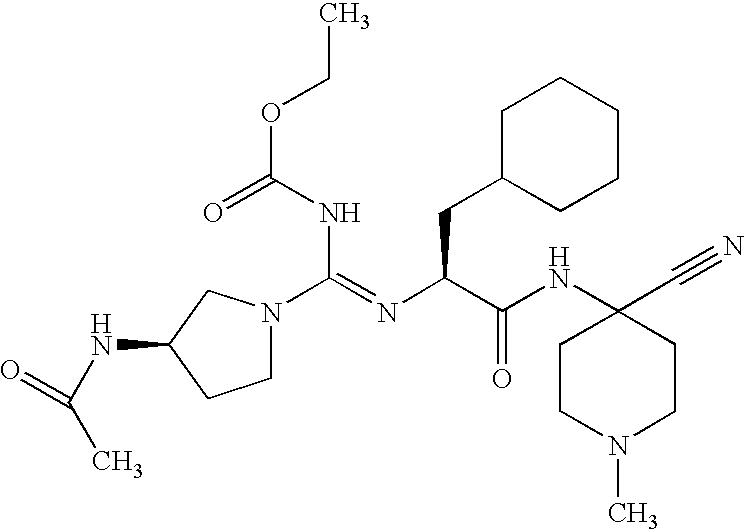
CCOC(=O)NC(=NC(CC1CCCCC1)C(=O)NC1(C#N)CCN(C)CC1)N1CCC(NC(C)=O)C1
